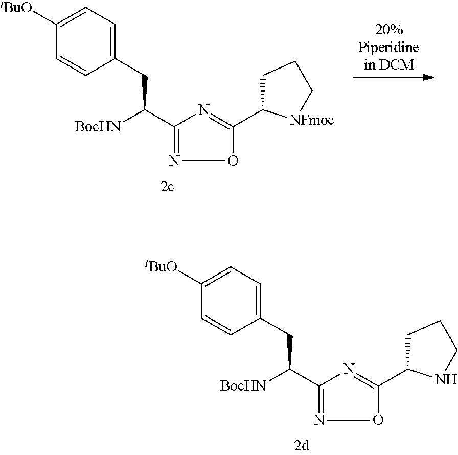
C1=C([tBuO])C=CC(CC([BocHN])C2=NOC(C3CCCN3)=N2)=C1.C1=C([tBuO])C=CC(CC([BocHN])C2=NOC(C3CCC[NFmoc]3)=N2)=C1
